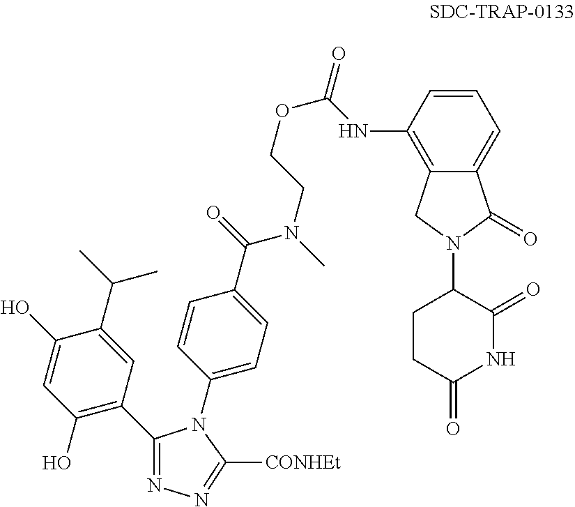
N1=C(C2=C(O)C=C(O)C(C(C)C)=C2)N(C2=CC=C(C(N(C)CCOC(NC3=C4C(=CC=C3)C(=O)N(C3CCC(=O)NC3=O)C4)=O)=O)C=C2)C([CONHEt])=N1
